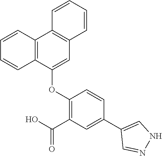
C12=C(C(OC3=C(C(O)=O)C=C(C4=CNN=C4)C=C3)=CC3=C1C=CC=C3)C=CC=C2
